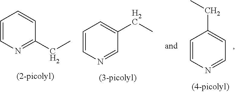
N1=C(CC)C=CC=C1.N1=CC(CC)=CC=C1.N1=CC=C(CC)C=C1
